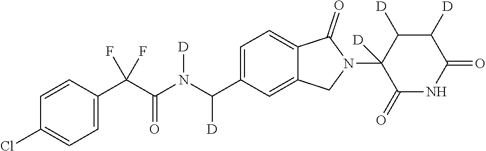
C1=CC(C(C(N(C(C2=CC=C3C(=C2)CN(C2([D])C(=O)NC(=O)C([D])C2[D])C3=O)[D])[D])=O)(F)F)=CC=C1Cl
